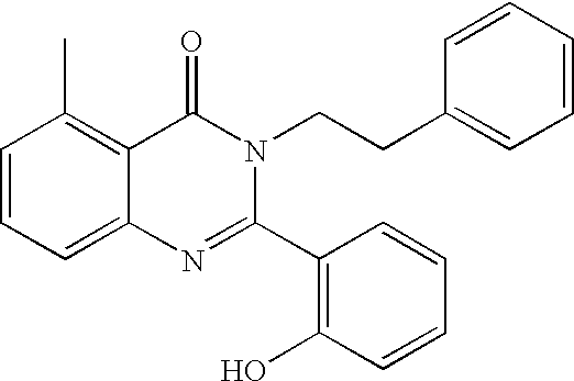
C1=CC=C2C(=C1C)C(=O)N(CCC1=CC=CC=C1)C(C1=C(O)C=CC=C1)=N2
